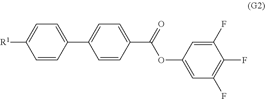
C1(F)=CC(OC(C2=CC=C(C3=CC=C([R1])C=C3)C=C2)=O)=CC(F)=C1F
